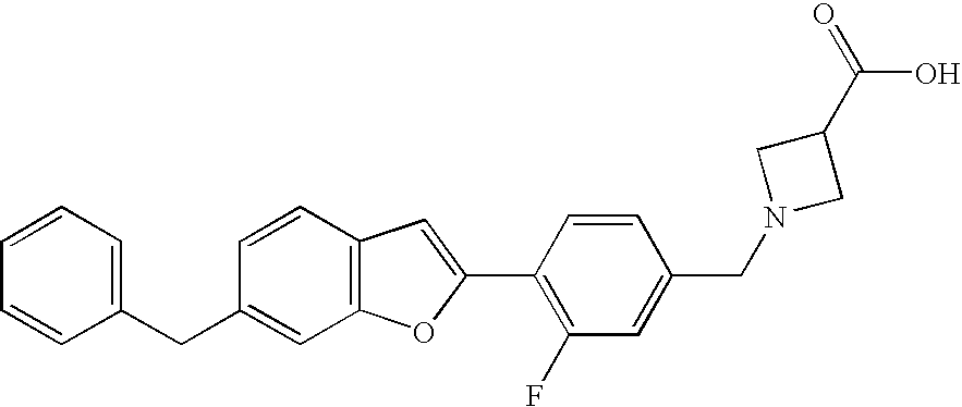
C1=CC=C(CC2=CC3=C(C=C2)C=C(C2=C(F)C=C(CN4CC(C(=O)O)C4)C=C2)O3)C=C1
